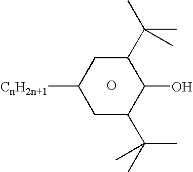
[CnH2n+1]C1CC(C(C)(C)C)C(O)C(C(C)(C)C)C1.O
